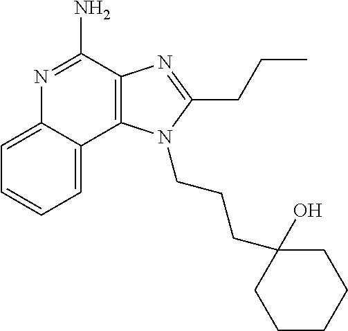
C1=CC=C2C(=C1)N=C(N)C1=C2N(CCCC2(O)CCCCC2)C(CCC)=N1
